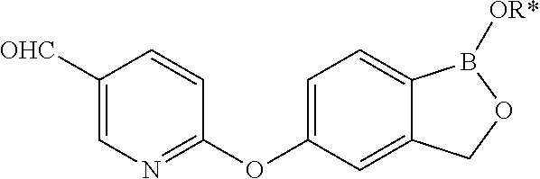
[OHC]C1=CN=C(OC2=CC=C3C(=C2)COB3[OR*])C=C1
